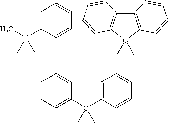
C1=C(C(C)(C)C)C=CC=C1.C12=C(C(C)(C)C3=C1C=CC=C3)C=CC=C2.C1=C(C(C2=CC=CC=C2)(C)C)C=CC=C1
